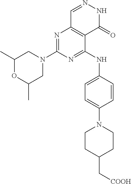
C1(C)OC(C)CN(C2=NC3=C(C(NC4=CC=C(N5CCC(C[COOH])CC5)C=C4)=N2)C(=O)NN=C3)C1
